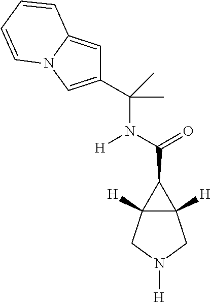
C(=O)(C1C2([H])C1([H])CN([H])C2)N([H])C(C)(C)C1=CN2C(=C1)C=CC=C2
